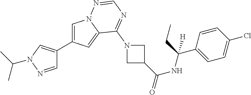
C1=C(C2=CN(C(C)C)N=C2)C=C2N1N=CN=C2N1CC(C(NC(C2=CC=C(Cl)C=C2)(CC)[H])=O)C1
